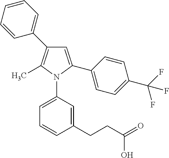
C1=C(C2=CC=C(C(F)(F)F)C=C2)N(C2=CC=CC(CCC(=O)O)=C2)C(C)=C1C1=CC=CC=C1
